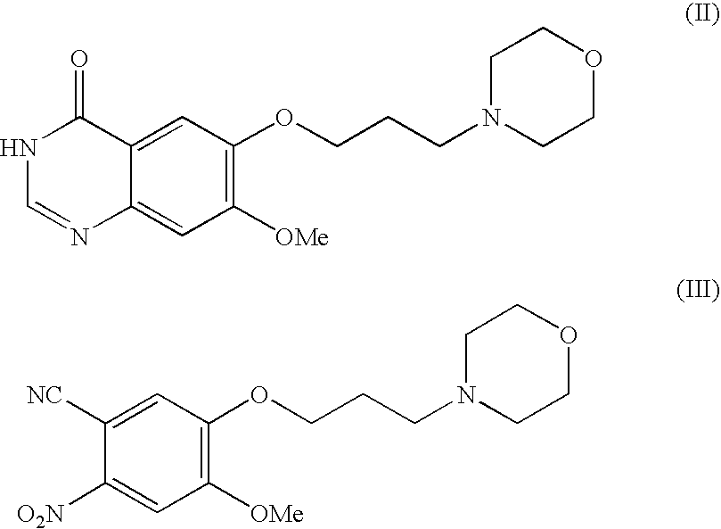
C1([OMe])=C(OCCCN2CCOCC2)C=C2C(=C1)N=CNC2=O.C1([OMe])=C(OCCCN2CCOCC2)C=C([NC])C([O2N])=C1
